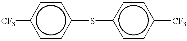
[CF3]c1ccc(Sc2ccc([CF3])cc2)cc1
